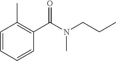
C1=CC=CC(C(=O)N(C)CCC)=C1C
